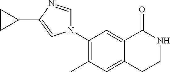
C12=CC(C)=C(N3C=NC(C4CC4)=C3)C=C1C(=O)NCC2
